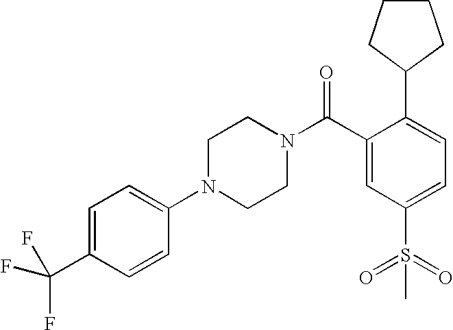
C1(C(F)(F)F)=CC=C(N2CCN(C(C3=CC(S(=O)(=O)C)=CC=C3C3CCCC3)=O)CC2)C=C1
